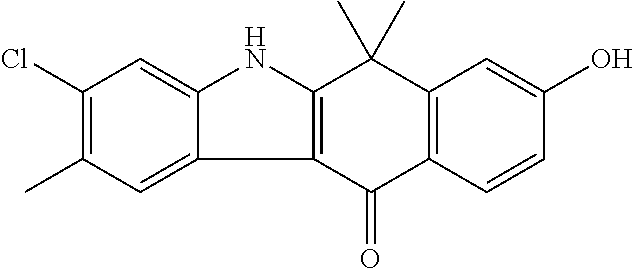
C12=C(C(=O)C3=C(C1(C)C)C=C(O)C=C3)C1=CC(C)=C(Cl)C=C1N2
